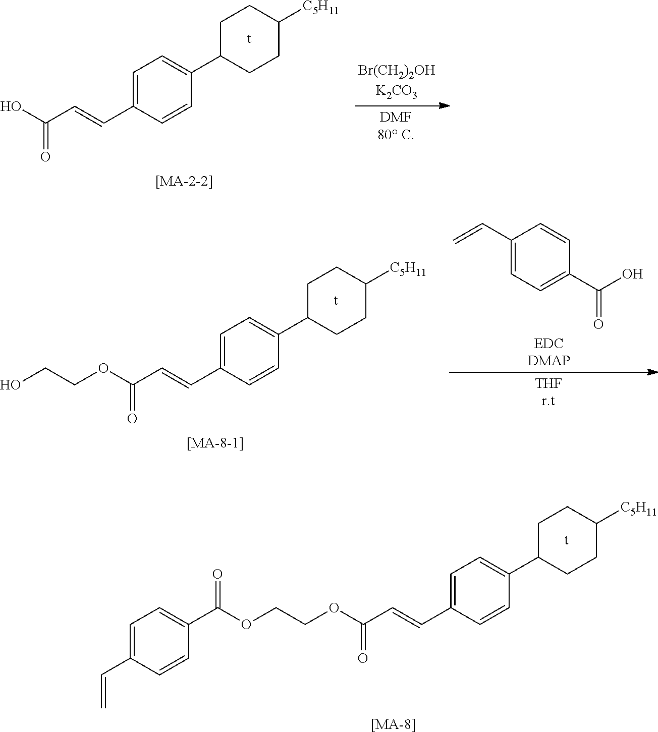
C1=C(C=CC(OCCOC(=O)C2=CC=C(C=C)C=C2)=O)C=CC(C2CCC([C5H11])CC2)=C1.[[MA-8]].C1=C(C=CC(O)=O)C=CC(C2CCC([C5H11])CC2)=C1.C1=C(C=CC(OCCO)=O)C=CC(C2CCC([C5H11])CC2)=C1.C1(C=C)=CC=C(C(O)=O)C=C1
